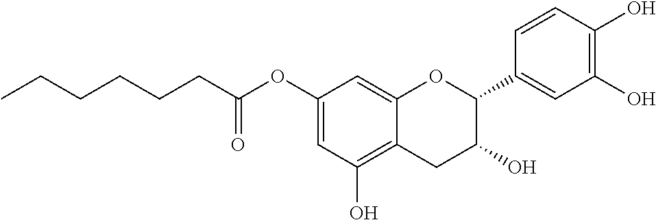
C1=C(OC(CCCCCC)=O)C=C2C(=C1O)CC(O)C(C1=CC(O)=C(O)C=C1)O2
